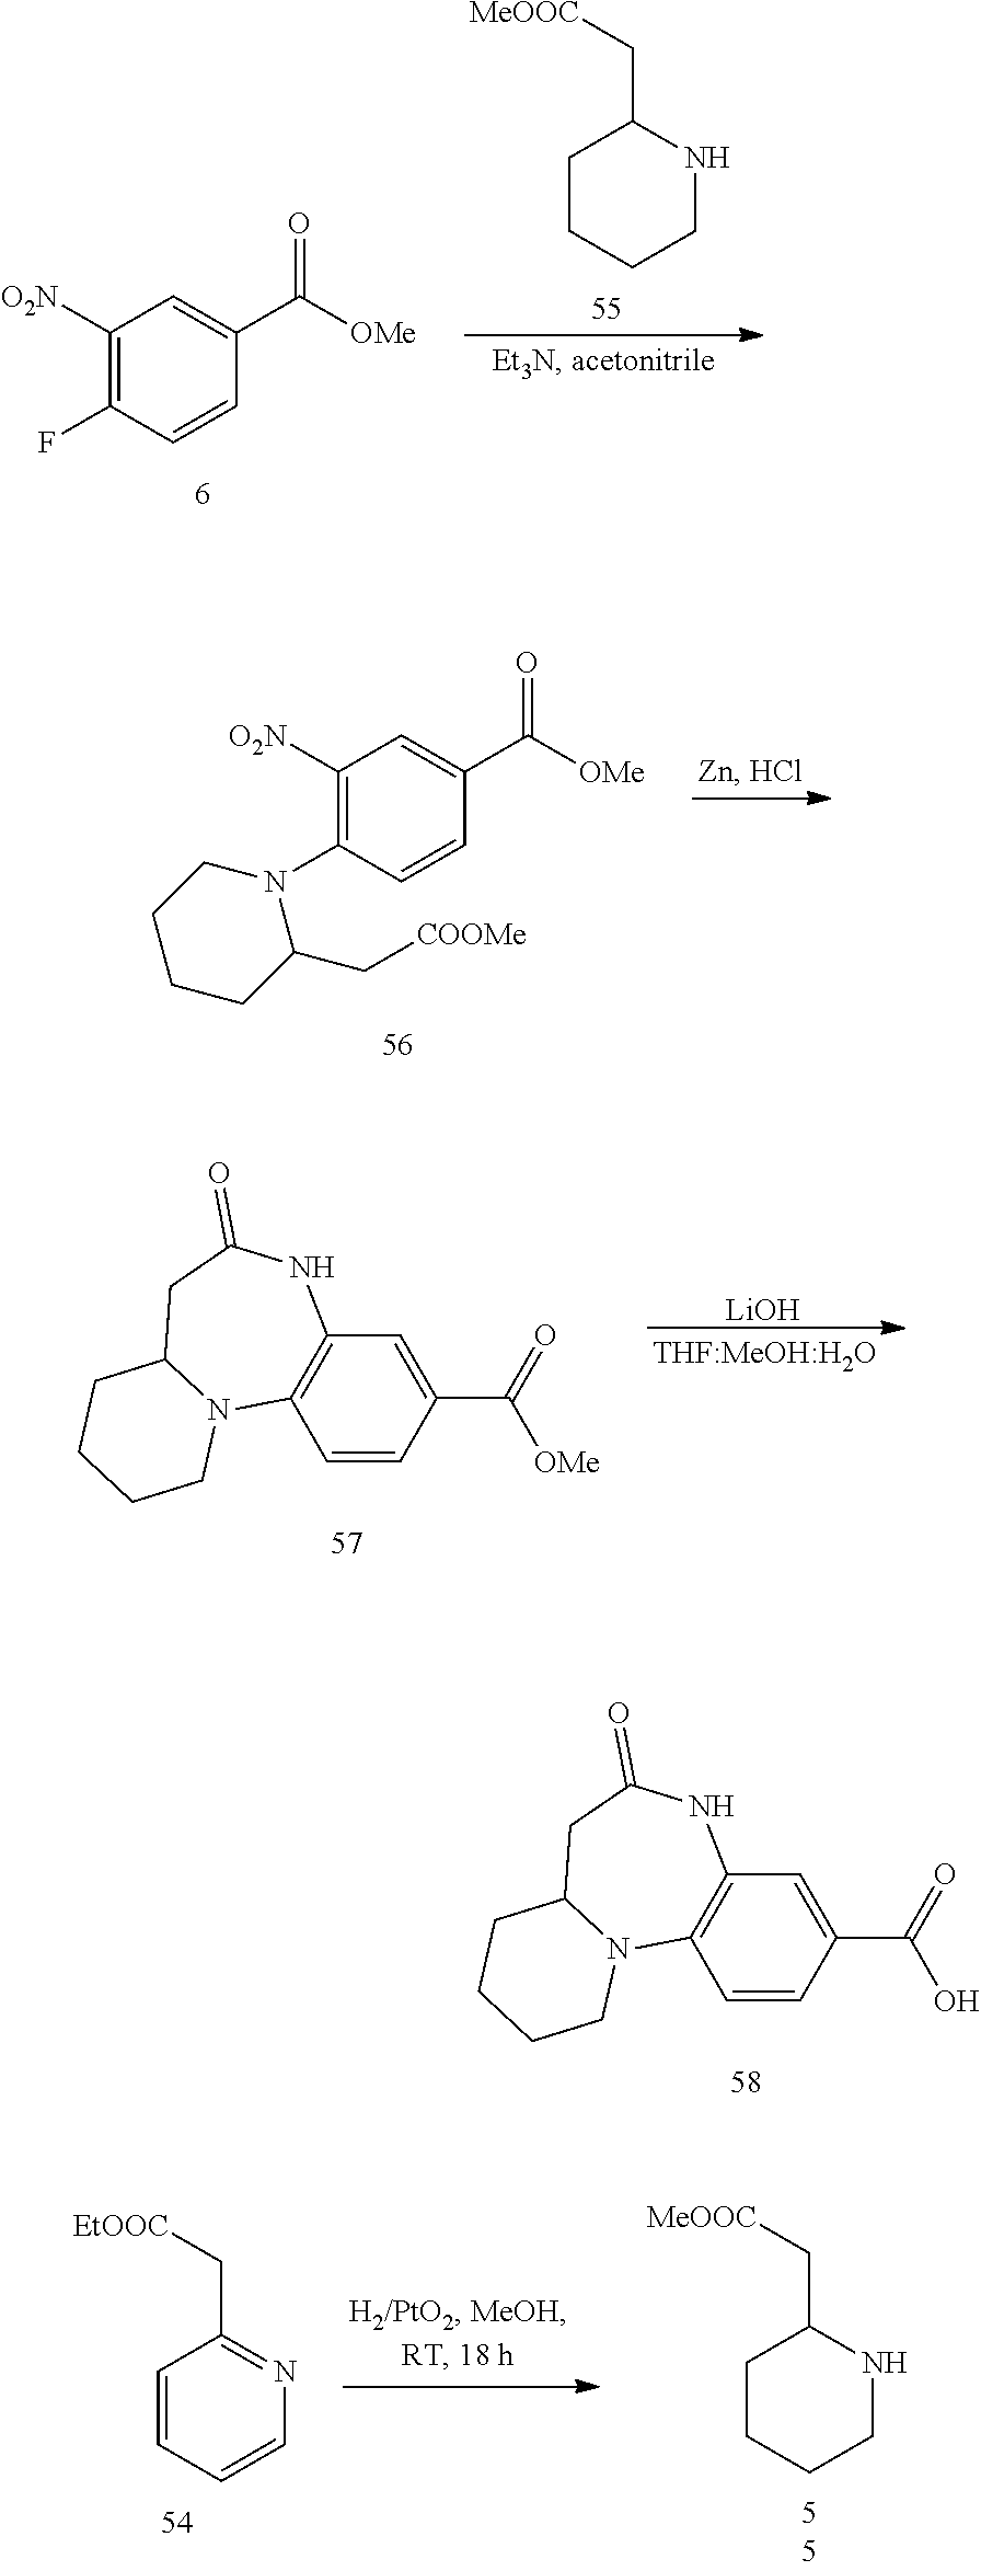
C1([O2N])=C(N2CCCCC2C[COOMe])C=CC(C([OMe])=O)=C1.[LiOH].C12=C(C=CC(C([OMe])=O)=C1)N1C(CC(=O)N2)CCCC1.C12=C(C=CC(C(O)=O)=C1)N1C(CC(=O)N2)CCCC1.C1=CC=CN=C1C[EtOOC].C1CCCNC1C[MeOOC].C1([O2N])=C(F)C=CC(C([OMe])=O)=C1.C1CCCNC1C[MeOOC]
